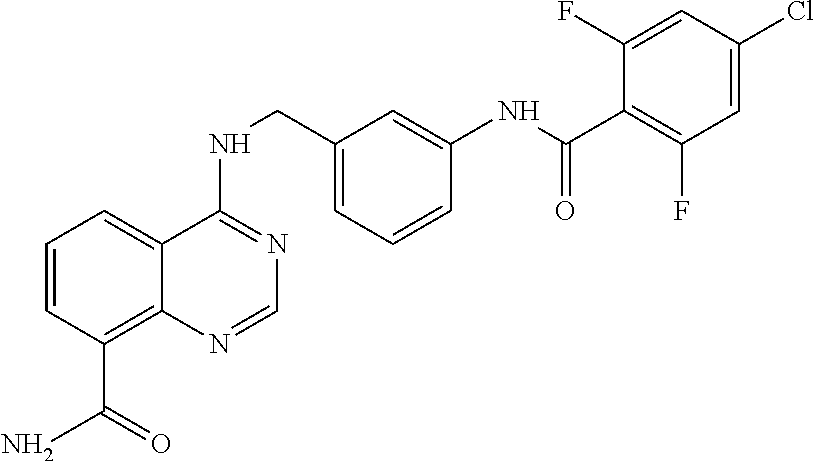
C1=CC(C(N)=O)=C2C(=C1)C(NCC1=CC=CC(NC(=O)C3=C(F)C=C(Cl)C=C3F)=C1)=NC=N2
